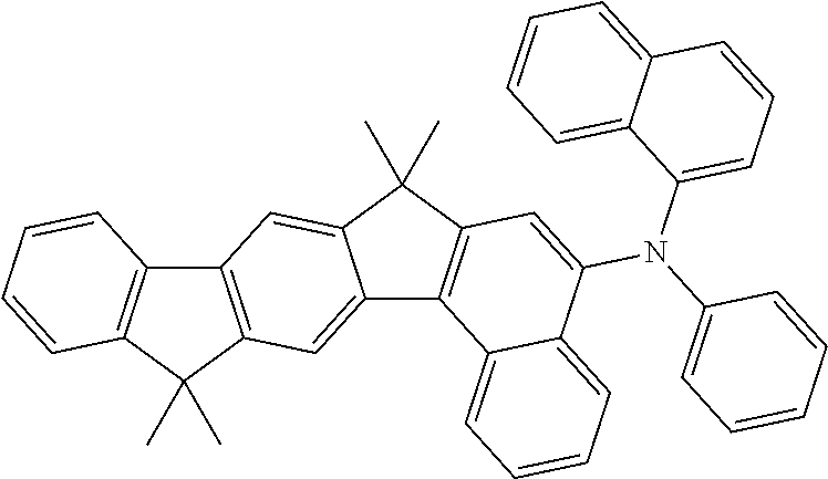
C12=C(C(C)(C)C3=C1C=CC=C3)C=C1C(=C2)C(C)(C)C2=C1C1=CC=CC=C1C(N(C1=CC=CC=C1)C1=CC=CC3=CC=CC=C13)=C2
